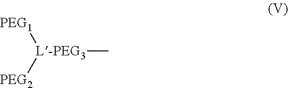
[L-PEG3]([PEG1])([PEG2])C
